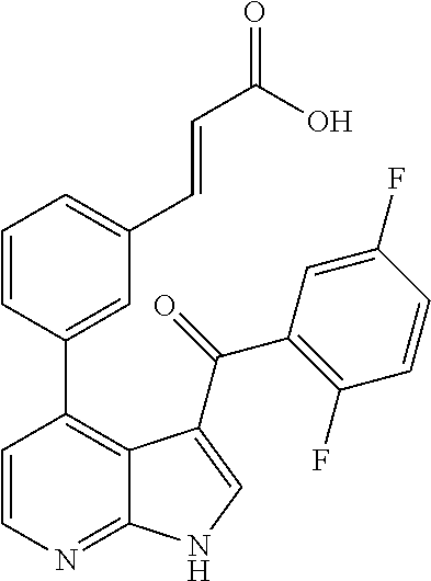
C1=CC(C2=C3C(=NC=C2)NC=C3C(=O)C2=C(F)C=CC(F)=C2)=CC(C=CC(=O)O)=C1
